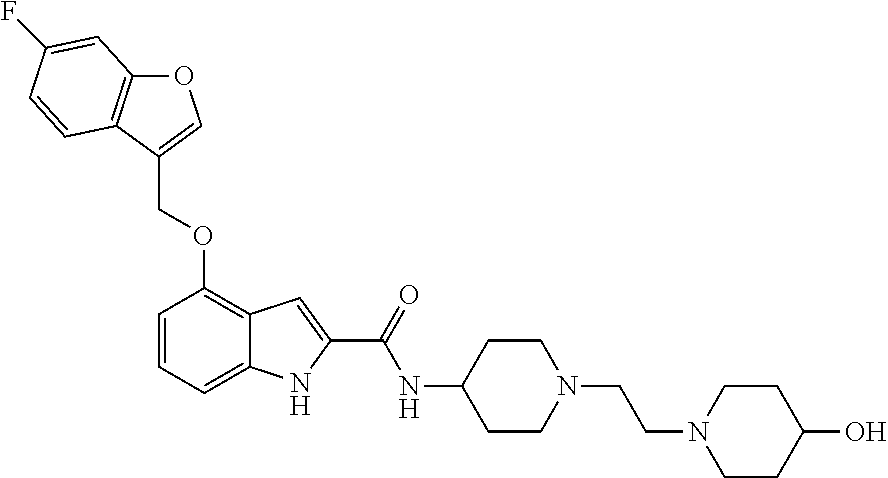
O1C2=C(C(COC3=C4C(=CC=C3)NC(C(=O)NC3CCN(CCN5CCC(O)CC5)CC3)=C4)=C1)C=CC(F)=C2
